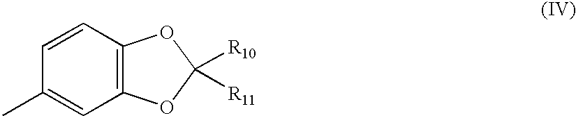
C12=C(C=CC(C)=C1)OC([R10])([R11])O2
